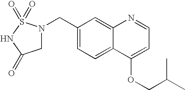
C1N(CC2=CC=C3C(=C2)N=CC=C3OCC(C)C)S(=O)(=O)NC1=O
